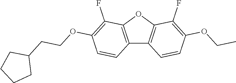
C12=C(OC3=C1C=CC(OCC)=C3F)C(F)=C(OCCC1CCCC1)C=C2
